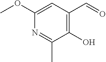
C1(OC)=CC(C=O)=C(O)C(C)=N1
